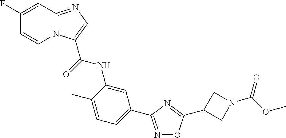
N1=C(C2=CC=C(C)C(NC(=O)C3=CN=C4N3C=CC(F)=C4)=C2)N=C(C2CN(C(=O)OC)C2)O1
